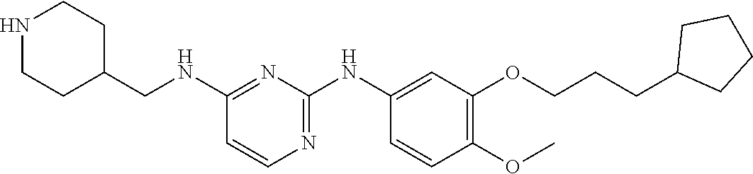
C1(NCC2CCNCC2)=NC(NC2=CC(OCCCC3CCCC3)=C(OC)C=C2)=NC=C1
